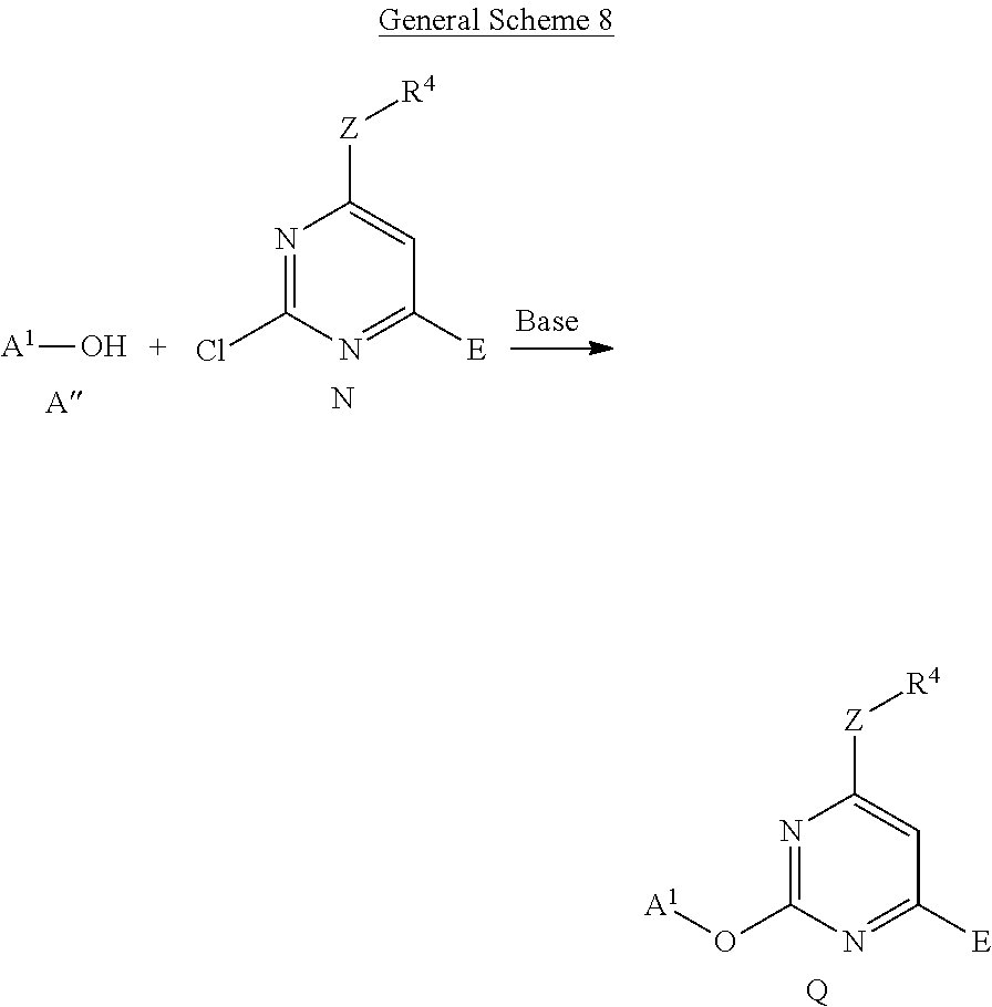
[A1]O.[A].N1=C(Cl)N=C([E])C=C1[Z][R4].N.N1=C(O[A1])N=C([E])C=C1[Z][R4].[Q]
